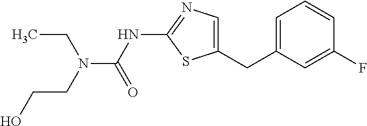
N(C(=O)NC1=NC=C(CC2=CC=CC(F)=C2)S1)(CC)CCO
